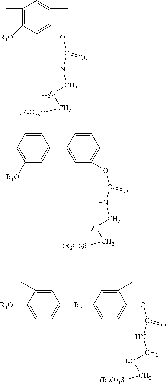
C1(C)=C([R1O])C=C(OC(=O)NCCC[(R2O)3Si])C(C)=C1.C1(OC(=O)NCCC[(R2O)3Si])=C(C)C=CC(C2=CC([R1O])=C(C)C=C2)=C1.C1([R3]C2=CC=C(OC(=O)NCCC[(R2O)3Si])C(C)=C2)=CC=C([R1O])C(C)=C1
